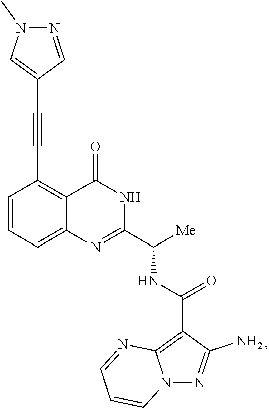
C1=CC=C2C(=C1C#CC1=CN(C)N=C1)C(=O)NC(C([Me])NC(=O)C1=C3N(N=C1N)C=CC=N3)=N2
